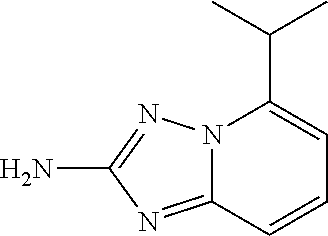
N12C(=NC(N)=N1)C=CC=C2C(C)C
